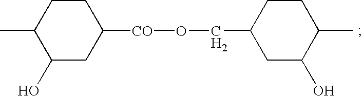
C1(O)CC([CO]OCC2CC(O)C(C)CC2)CCC1C
